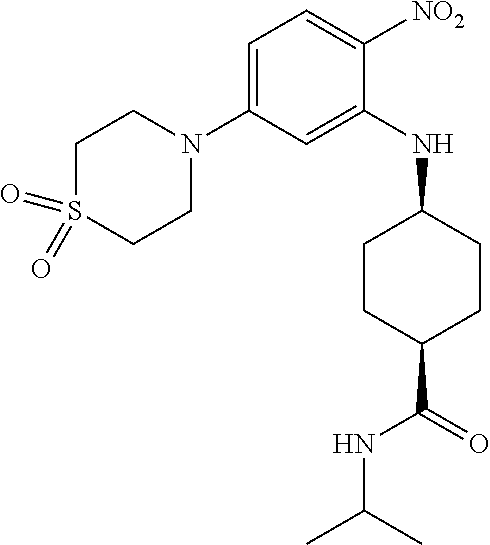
C1=C(N2CCS(=O)(=O)CC2)C=C(NC2CCC(C(=O)NC(C)C)CC2)C([NO2])=C1
